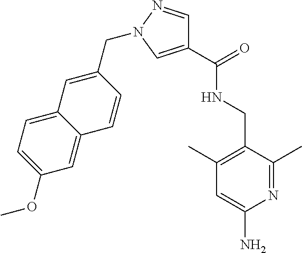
C1(C(=O)NCC2=C(C)C=C(N)N=C2C)=CN(CC2=CC3=CC=C(OC)C=C3C=C2)N=C1
